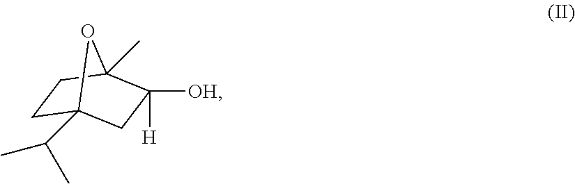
C1C2(C(C)C)CC([OH])([H])C(C)(C1)O2
